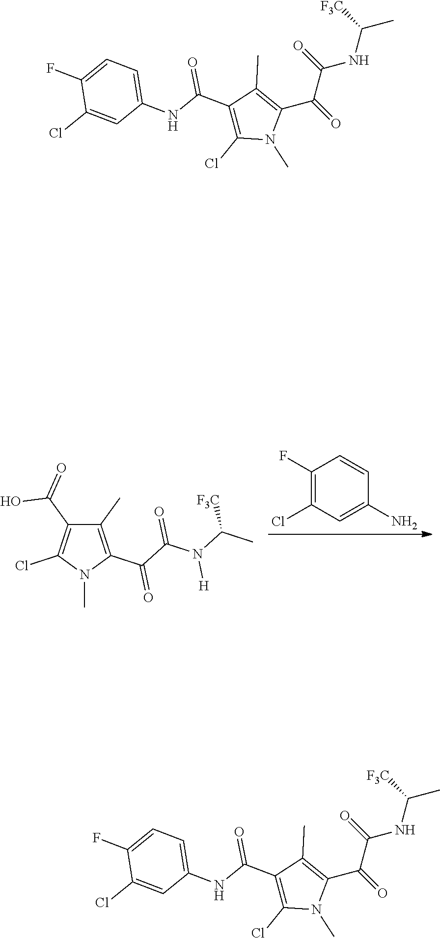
C1=CC(N)=CC(Cl)=C1F.C1(C)=C(C(=O)C(=O)N([H])C([F3C])C)N(C)C(Cl)=C1C(O)=O.C1(C(NC2=CC=C(F)C(Cl)=C2)=O)=C(Cl)N(C)C(C(C(=O)NC(C)[F3C])=O)=C1C.C1(C(NC2=CC=C(F)C(Cl)=C2)=O)=C(Cl)N(C)C(C(C(=O)NC(C)[F3C])=O)=C1C
